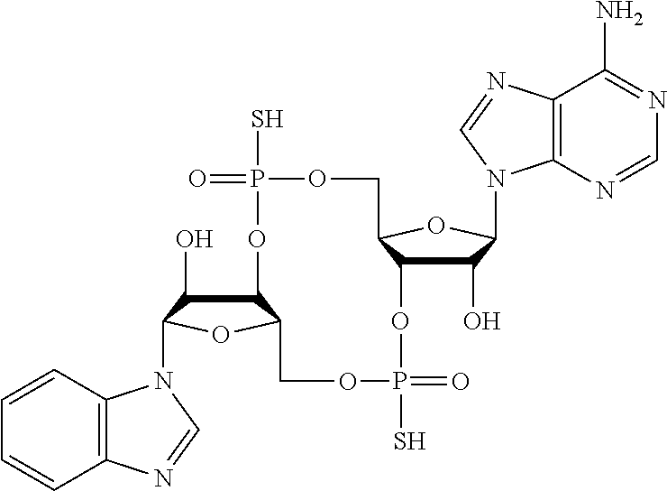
C12C(O)C(N3C4=C(C=CC=C4)N=C3)OC1COP(S)(=O)OC1C(O)C(N3C4=C(C(N)=NC=N4)N=C3)OC1COP(S)(=O)O2
